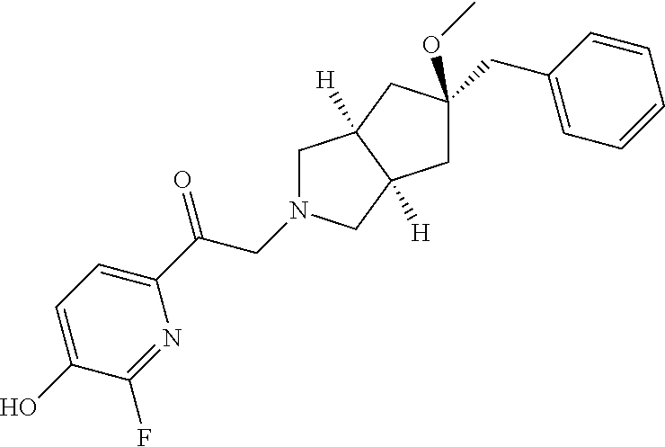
C1(O)=CC=C(C(CN2CC3([H])C([H])(C2)CC(CC2=CC=CC=C2)(OC)C3)=O)N=C1F
